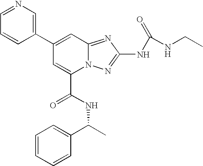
C1(C2=CC3=NC(NC(=O)NCC)=NN3C(C(NC(C)C3=CC=CC=C3)=O)=C2)=CN=CC=C1
